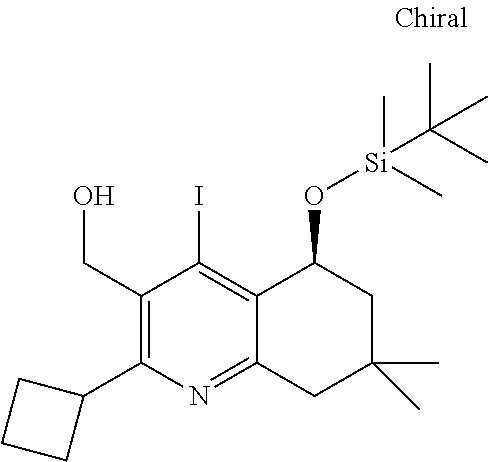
C(C1=C(C2CCC2)N=C2C(=C1I)C(O[Si](C)(C)C(C)(C)C)CC(C)(C)C2)O
